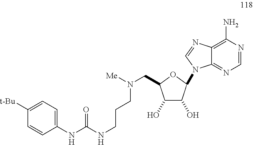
C1([t-Bu])=CC=C(NC(=O)NCCCN(CC2C(O)C(O)C(N3C4=NC=NC(N)=C4N=C3)O2)[Me])C=C1
